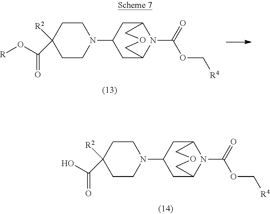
OC(C1([R2])CCN(C2CC3N(C(OC[R4])=O)C(C2)COC3)CC1)=O.[R]OC(C1([R2])CCN(C2CC3N(C(OC[R4])=O)C(C2)COC3)CC1)=O
